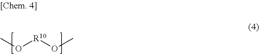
O(C)[R10]OC
